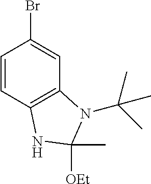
C1=CC2=C(C=C1Br)N(C(C)(C)C)C([OEt])(C)N2
